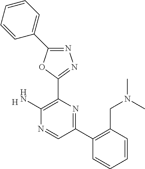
[H].C1(N)=C(C2=NN=C(C3=CC=CC=C3)O2)N=C(C2=C(CN(C)C)C=CC=C2)C=N1
